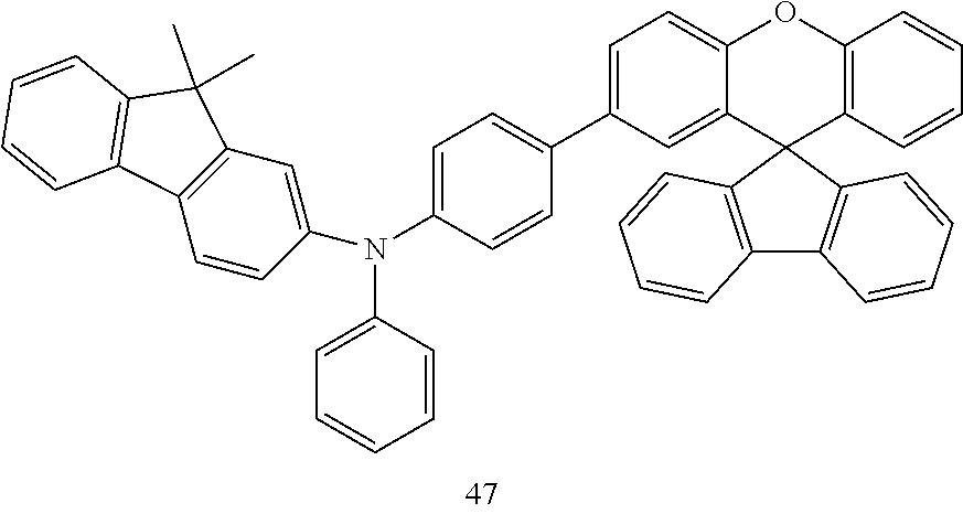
C12=C(C3(C4=C1C=CC=C4)C1=C(OC4=CC=C(C5=CC=C(N(C6=CC7=C(C=C6)C6=C(C7(C)C)C=CC=C6)C6=CC=CC=C6)C=C5)C=C34)C=CC=C1)C=CC=C2
